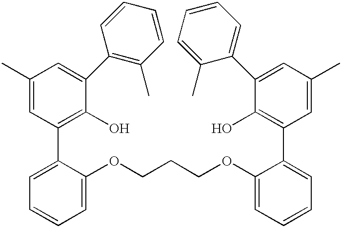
C1(C)=CC(C2=CC=CC=C2OCCCOC2=CC=CC=C2C2=C(O)C(C3=CC=CC=C3C)=CC(C)=C2)=C(O)C(C2=C(C)C=CC=C2)=C1
